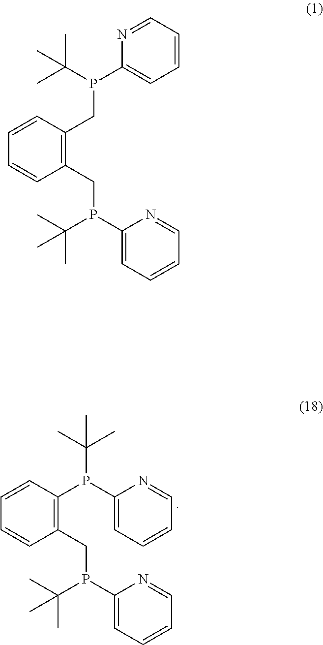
C1(CP(C2=CC=CC=N2)C(C)(C)C)=C(P(C(C)(C)C)C2=CC=CC=N2)C=CC=C1.C1(CP(C2=CC=CC=N2)C(C)(C)C)=C(CP(C2=CC=CC=N2)C(C)(C)C)C=CC=C1
